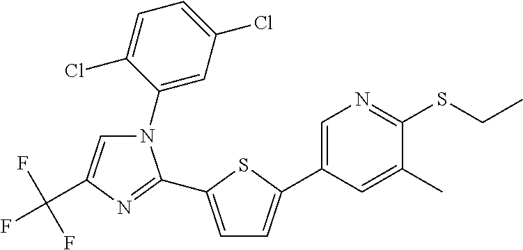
C1(N2C=C(C(F)(F)F)N=C2C2=CC=C(C3=CN=C(SCC)C(C)=C3)S2)=CC(Cl)=CC=C1Cl
